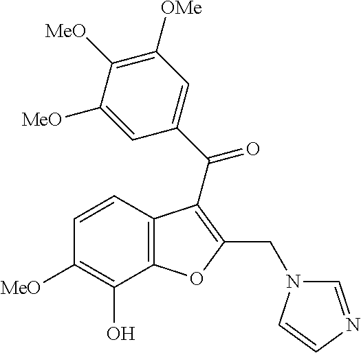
C12=C(C=CC([MeO])=C1O)C(C(C1=CC([OMe])=C([MeO])C([MeO])=C1)=O)=C(CN1C=NC=C1)O2
